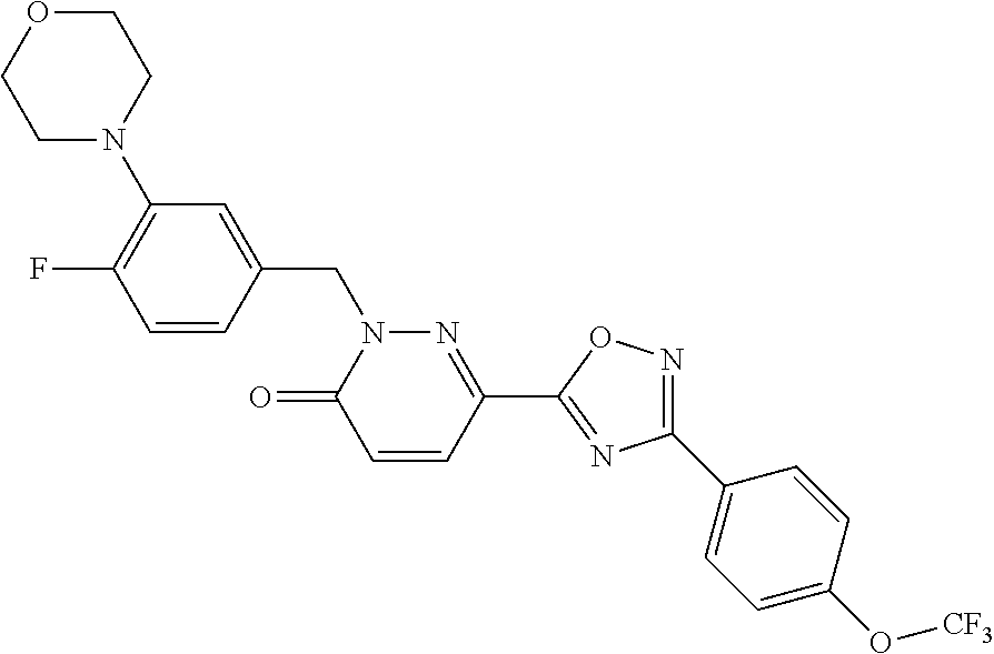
C1=CC(CN2C(=O)C=CC(C3=NC(C4=CC=C(O[CF3])C=C4)=NO3)=N2)=CC(N2CCOCC2)=C1F
